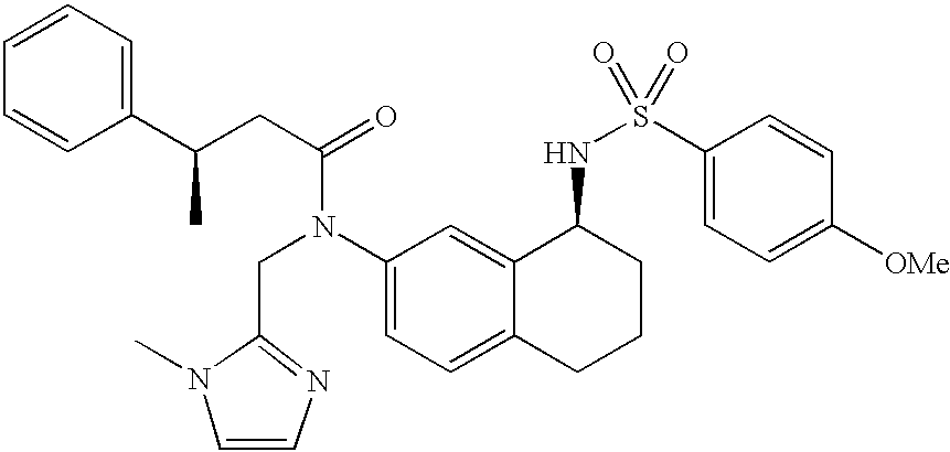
C1(C(CC(=O)N(C2=CC=C3C(=C2)C(NS(=O)(=O)C2=CC=C([OMe])C=C2)CCC3)CC2=NC=CN2C)C)=CC=CC=C1
